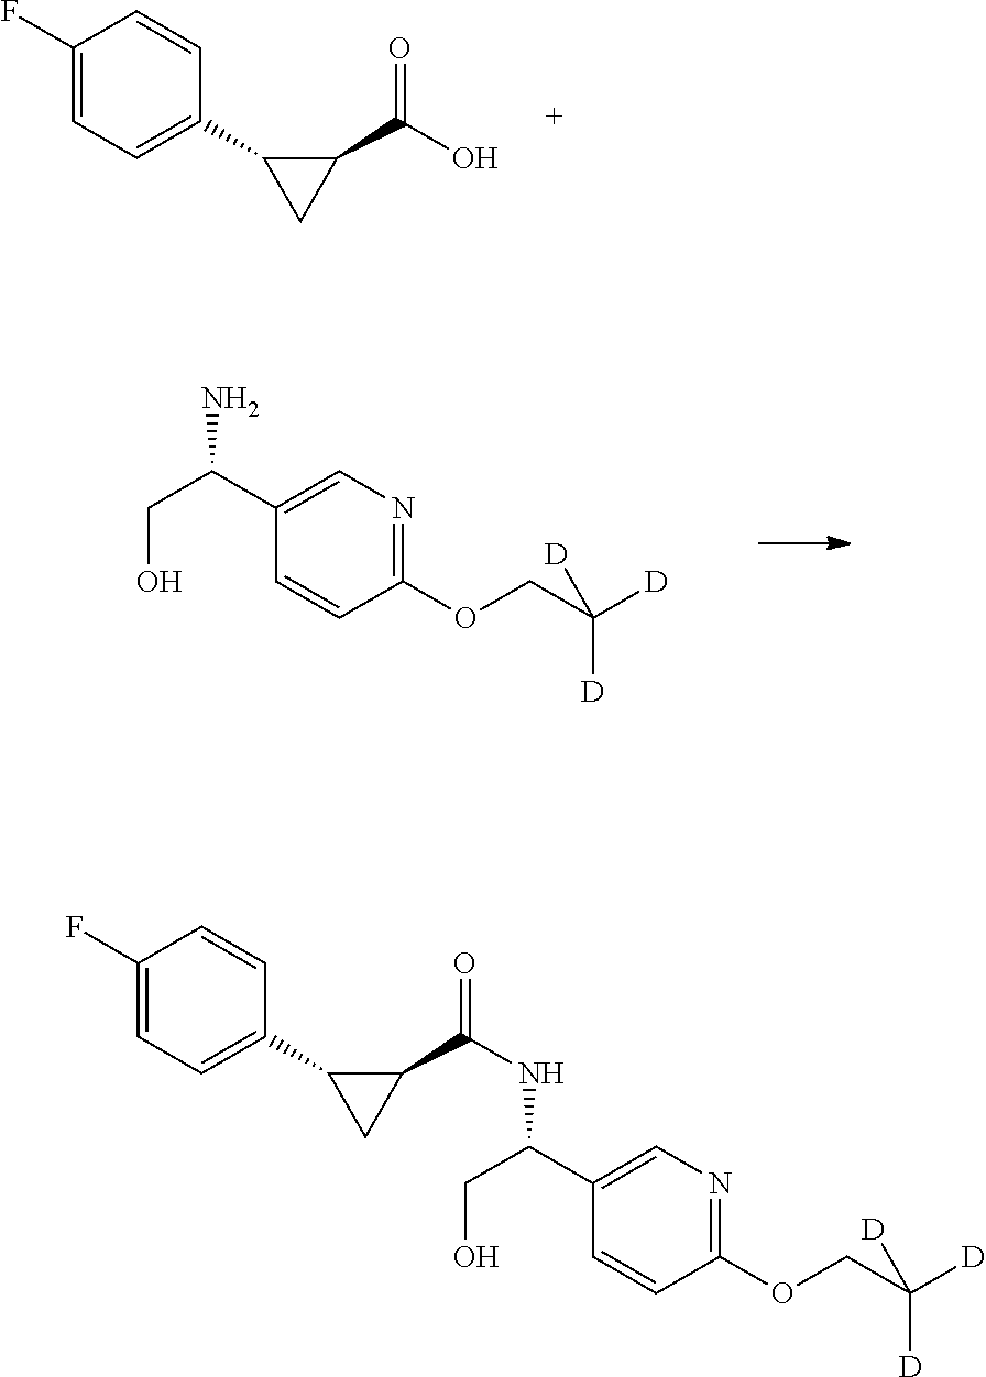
C1(F)=CC=C(C2CC2C(O)=O)C=C1.C1(OCC([D])([D])[D])=NC=C(C(CO)N)C=C1.C1(F)=CC=C(C2CC2C(=O)NC(C2=CN=C(OCC([D])([D])[D])C=C2)CO)C=C1
